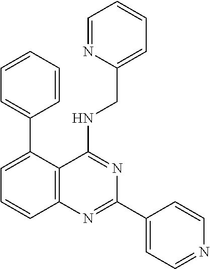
C1(C2=CC=CC3=C2C(NCC2=CC=CC=N2)=NC(C2=CC=NC=C2)=N3)=CC=CC=C1
